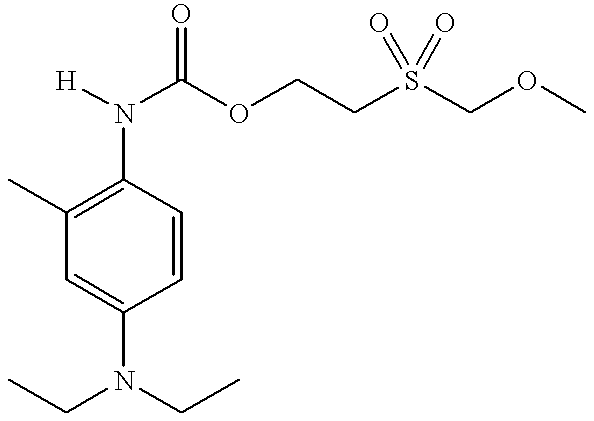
C1(N([H])C(OCCS(COC)(=O)=O)=O)=C(C)C=C(N(CC)CC)C=C1
